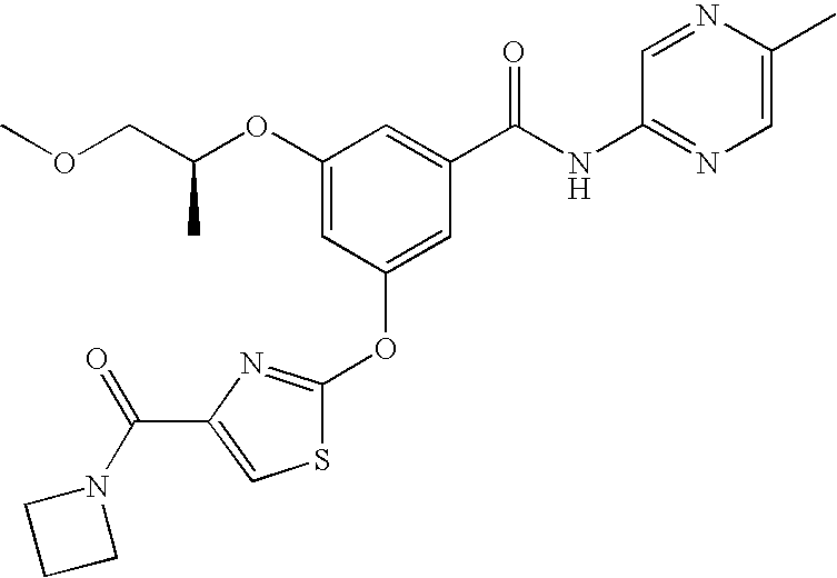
C(C(OC1=CC(OC2=NC(C(N3CCC3)=O)=CS2)=CC(C(NC2=NC=C(C)N=C2)=O)=C1)C)OC
